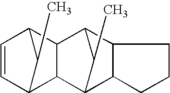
C1=CC2C(C)C1C1C3C(C)C(C21)C1C3CCC1
